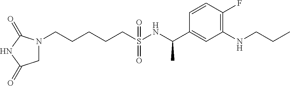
N1(CCCCCS(NC(C2=CC(NCCC)=C(F)C=C2)C)(=O)=O)CC(=O)NC1=O
